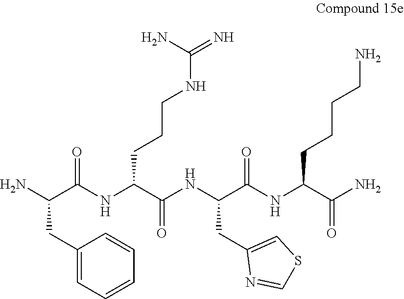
C1(CC(N)C(NC(C(NC(C(NC(C(N)=O)CCCCN)=O)CC2=CSC=N2)=O)CCCNC(=N)N)=O)=CC=CC=C1
